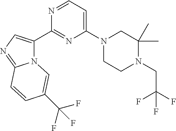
N12C(C3=NC(N4CCN(CC(F)(F)F)C(C)(C)C4)=CC=N3)=CN=C1C=CC(C(F)(F)F)=C2
